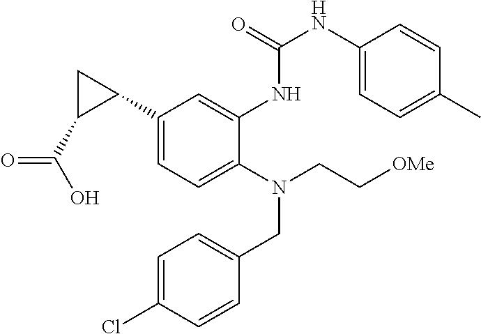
C1(C2CC2C(O)=O)=CC=C(N(CC2=CC=C(Cl)C=C2)CC[OMe])C(NC(=O)NC2=CC=C(C)C=C2)=C1
